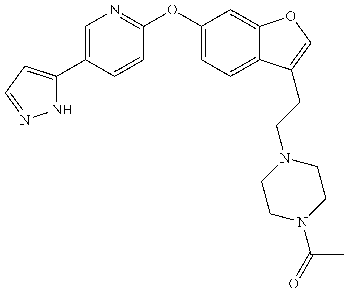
N1C(C2=CN=C(OC3=CC=C4C(=C3)OC=C4CCN3CCN(C(C)=O)CC3)C=C2)=CC=N1
